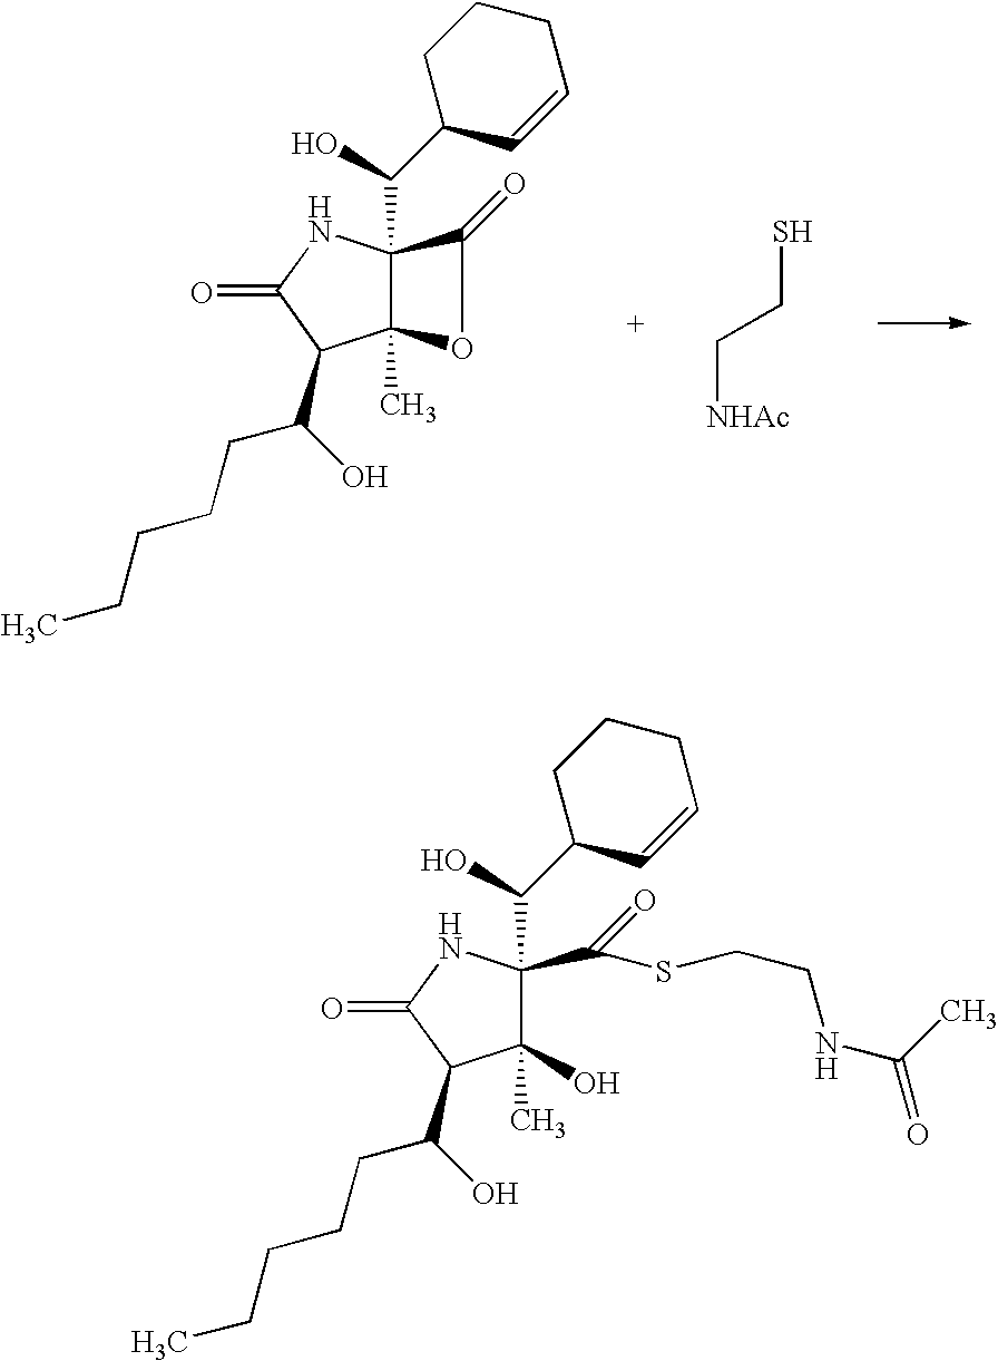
C12(C)C(C(O)C3C=CCCC3)(NC(=O)C1C(CCCCC)O)C(=O)O2.SCC[NHAc].C1(O)(C)C(C(O)C2C=CCCC2)(C(=O)SCCNC(C)=O)NC(=O)C1C(CCCCC)O
